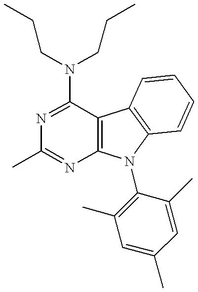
N1=C(N(CCC)CCC)C2=C(N=C1C)N(C1=C(C)C=C(C)C=C1C)C1=C2C=CC=C1
